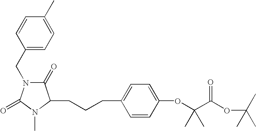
C1(CN2C(=O)C(CCCC3=CC=C(OC(C(OC(C)(C)C)=O)(C)C)C=C3)N(C)C2=O)=CC=C(C)C=C1
